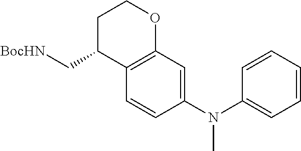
C1=CC(N(C2=CC=CC=C2)C)=CC2=C1C(C[BocHN])CCO2
